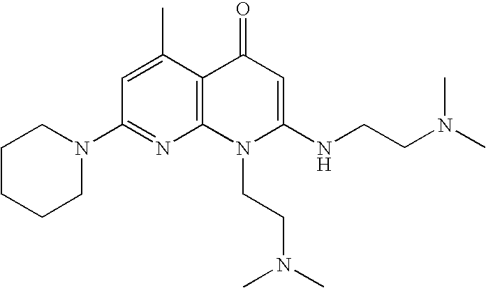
C1(N2CCCCC2)=NC2=C(C(C)=C1)C(=O)C=C(NCCN(C)C)N2CCN(C)C
